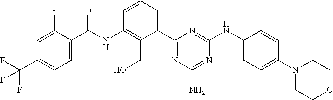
C(NC1=C(CO)C(C2=NC(N)=NC(NC3=CC=C(N4CCOCC4)C=C3)=N2)=CC=C1)(=O)C1=CC=C(C(F)(F)F)C=C1F
